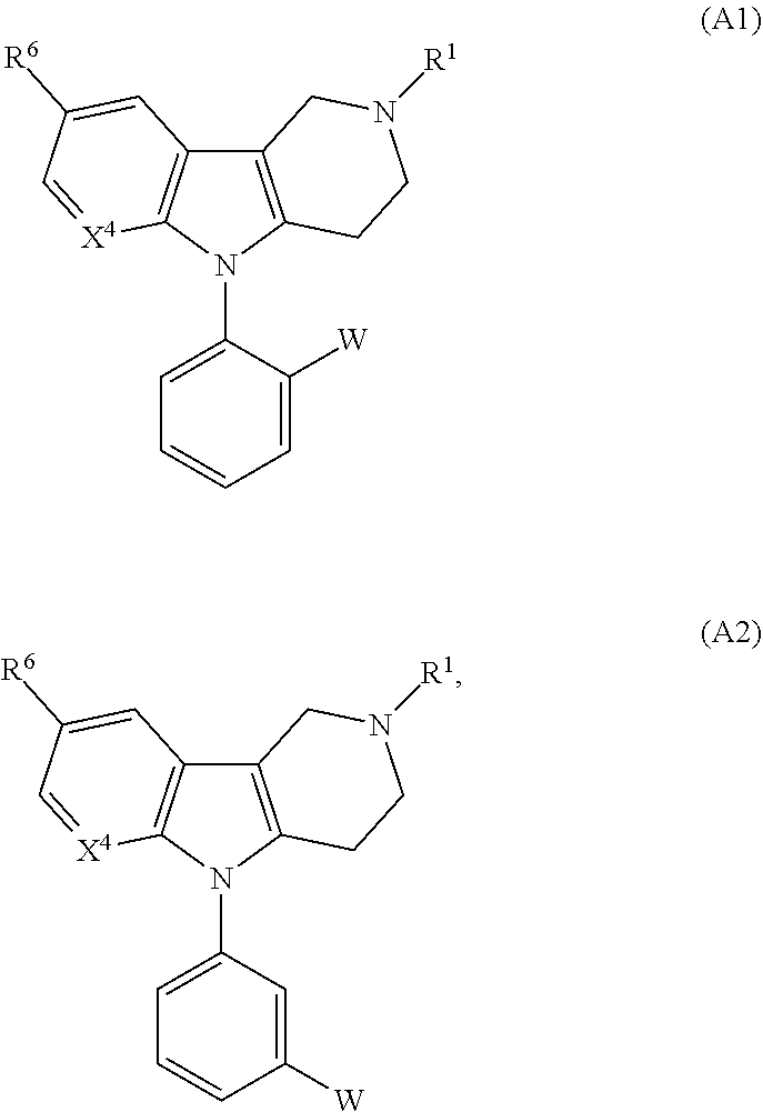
C12=C(N(C3=CC=CC=C3[W])C3=C1C=C([R6])C=[X4]3)CCN([R1])C2.C12=C(N(C3=CC=CC([W])=C3)C3=C1C=C([R6])C=[X4]3)CCN([R1])C2
